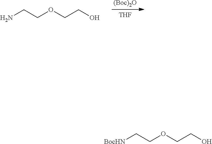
[THF].C(OCCN)CO.[(Boc)2O].C(OCC[BocHN])CO
